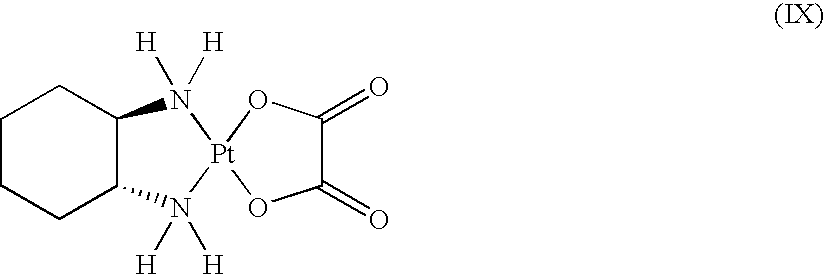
C1CCC2C(C1)N([H])([H])[Pt]1(N2([H])[H])OC(=O)C(=O)O1
